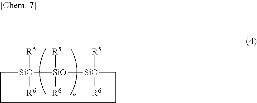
C1[SiO]([R5])([R6])[SiO]([R5])([R6])[SiO]([R5])([R6])CCC1
